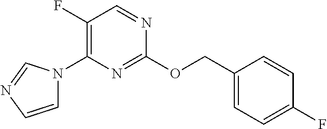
C1(COC2=NC(N3C=CN=C3)=C(F)C=N2)=CC=C(F)C=C1
